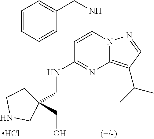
C1=CC=CC(CNC2=CC(NCC3(CO)CCNC3)=NC3=C(C(C)C)C=NN23)=C1.Cl
